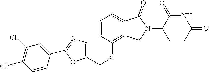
C1=CC(OCC2=CN=C(C3=CC(Cl)=C(Cl)C=C3)O2)=C2C(=C1)C(=O)N(C1CCC(=O)NC1=O)C2
